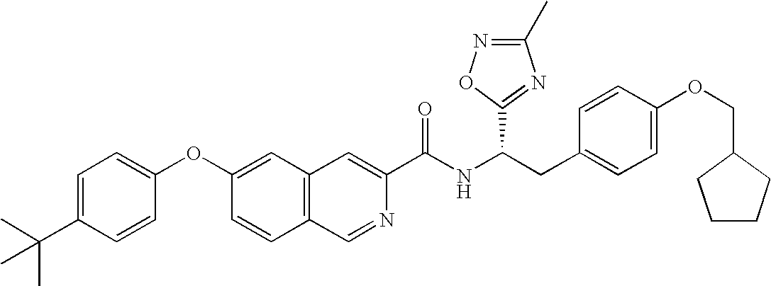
C1=C(C(C)(C)C)C=CC(OC2=CC3=C(C=C2)C=NC(C(NC(CC2=CC=C(OCC4CCCC4)C=C2)C2=NC(C)=NO2)=O)=C3)=C1
